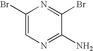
C1(Br)=CN=C(N)C(Br)=N1
